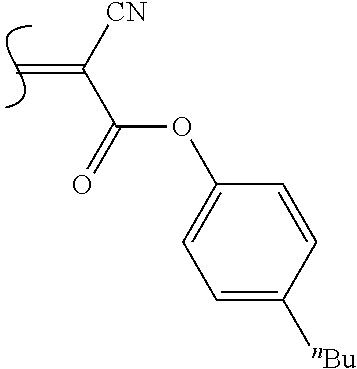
C=C([CN])C(=O)OC1=CC=C([nBu])C=C1
